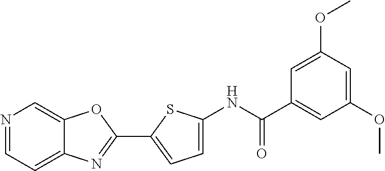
N1=CC=C2C(=C1)OC(C1=CC=C(NC(=O)C3=CC(OC)=CC(OC)=C3)S1)=N2
